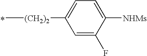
*.C[(CH2)2]C1=CC=C([NHMs])C(F)=C1
